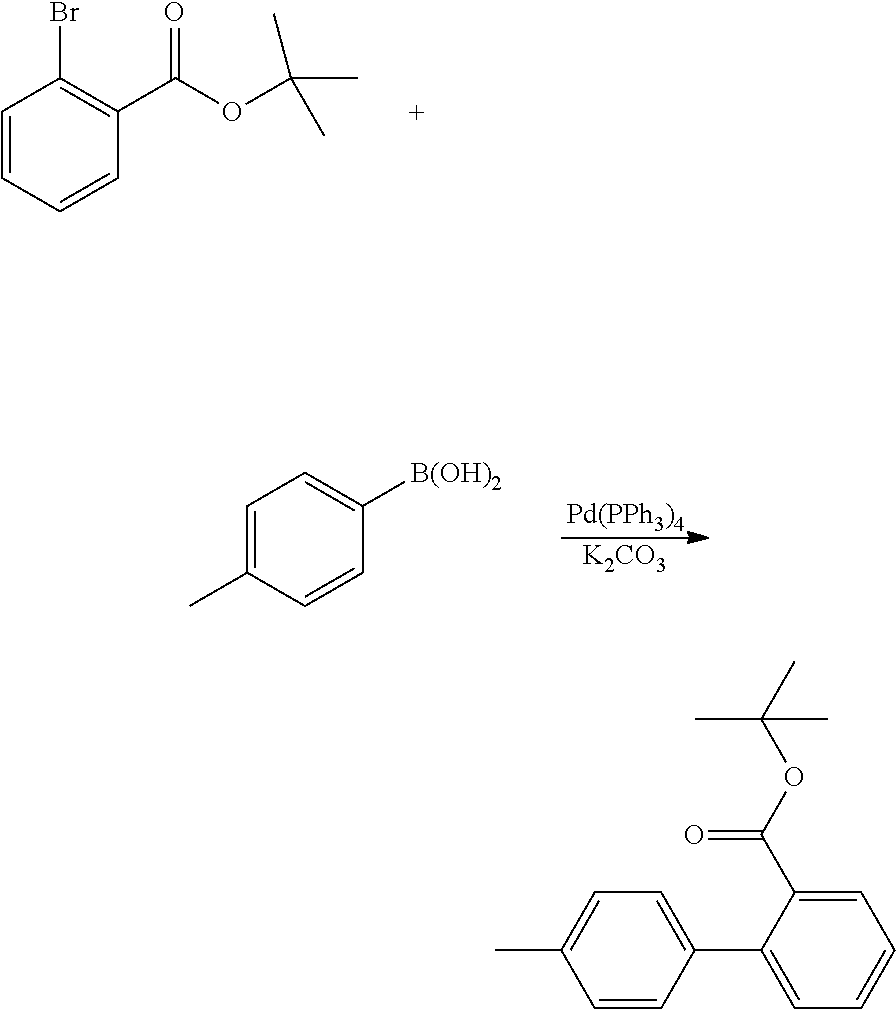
C1=CC=CC(C(OC(C)(C)C)=O)=C1Br.[Pd(PPh3)4].[K2CO3].C1=C(C)C=CC([B(OH)2])=C1.C1=C(C)C=CC(C2=CC=CC=C2C(OC(C)(C)C)=O)=C1
